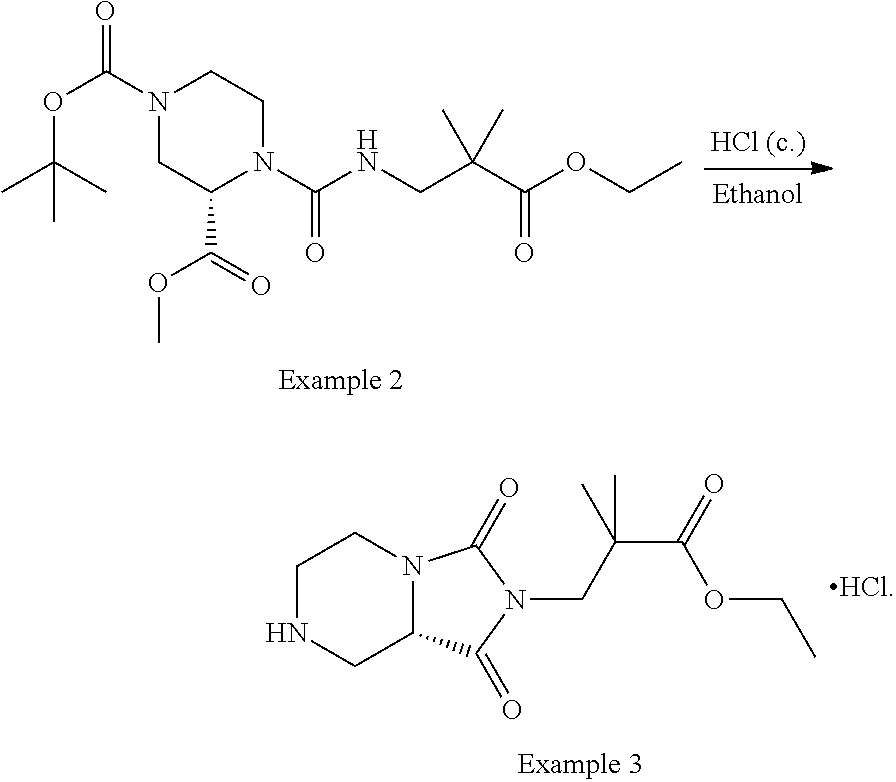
N(CC(C(OCC)=O)(C)C)C(N1CCN(C(OC(C)(C)C)=O)CC1C(=O)OC)=O.C1NCC2N(C1)C(=O)N(CC(C(OCC)=O)(C)C)C2=O.[HCl]
